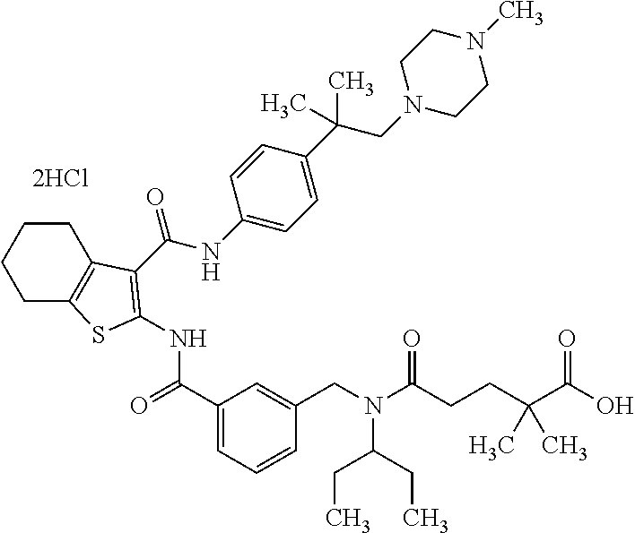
[2HCl].C1CC2=C(CC1)SC(NC(=O)C1=CC=CC(CN(C(=O)CCC(C(=O)O)(C)C)C(CC)CC)=C1)=C2C(NC1=CC=C(C(CN2CCN(C)CC2)(C)C)C=C1)=O
